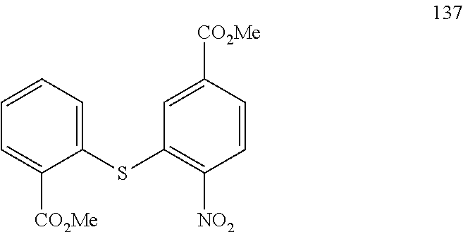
C1=CC=C(SC2=C([NO2])C=CC([CO2Me])=C2)C([CO2Me])=C1
